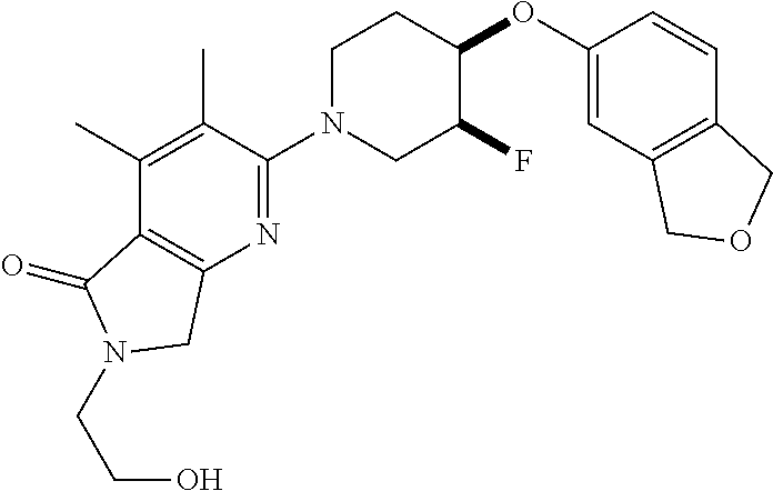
C1(OC2CCN(C3=NC4=C(C(C)=C3C)C(=O)N(CCO)C4)CC2F)=CC2=C(C=C1)COC2
